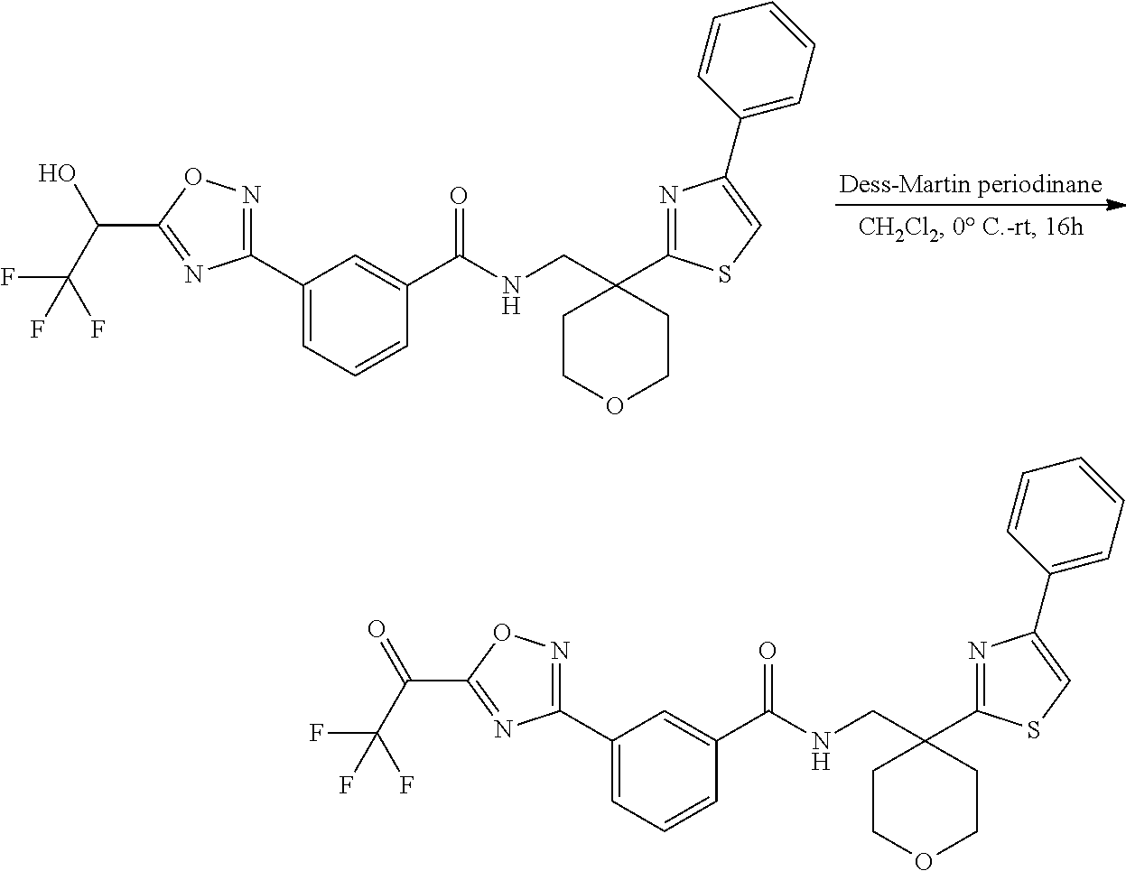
C1(C2=NOC(C(O)C(F)(F)F)=N2)=CC=CC(C(NCC2(C3=NC(C4=CC=CC=C4)=CS3)CCOCC2)=O)=C1.C1(C2=NOC(C(=O)C(F)(F)F)=N2)=CC=CC(C(NCC2(C3=NC(C4=CC=CC=C4)=CS3)CCOCC2)=O)=C1
